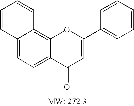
C12=CC=C3C(=C1C=CC=C2)OC(C1=CC=CC=C1)=CC3=O
